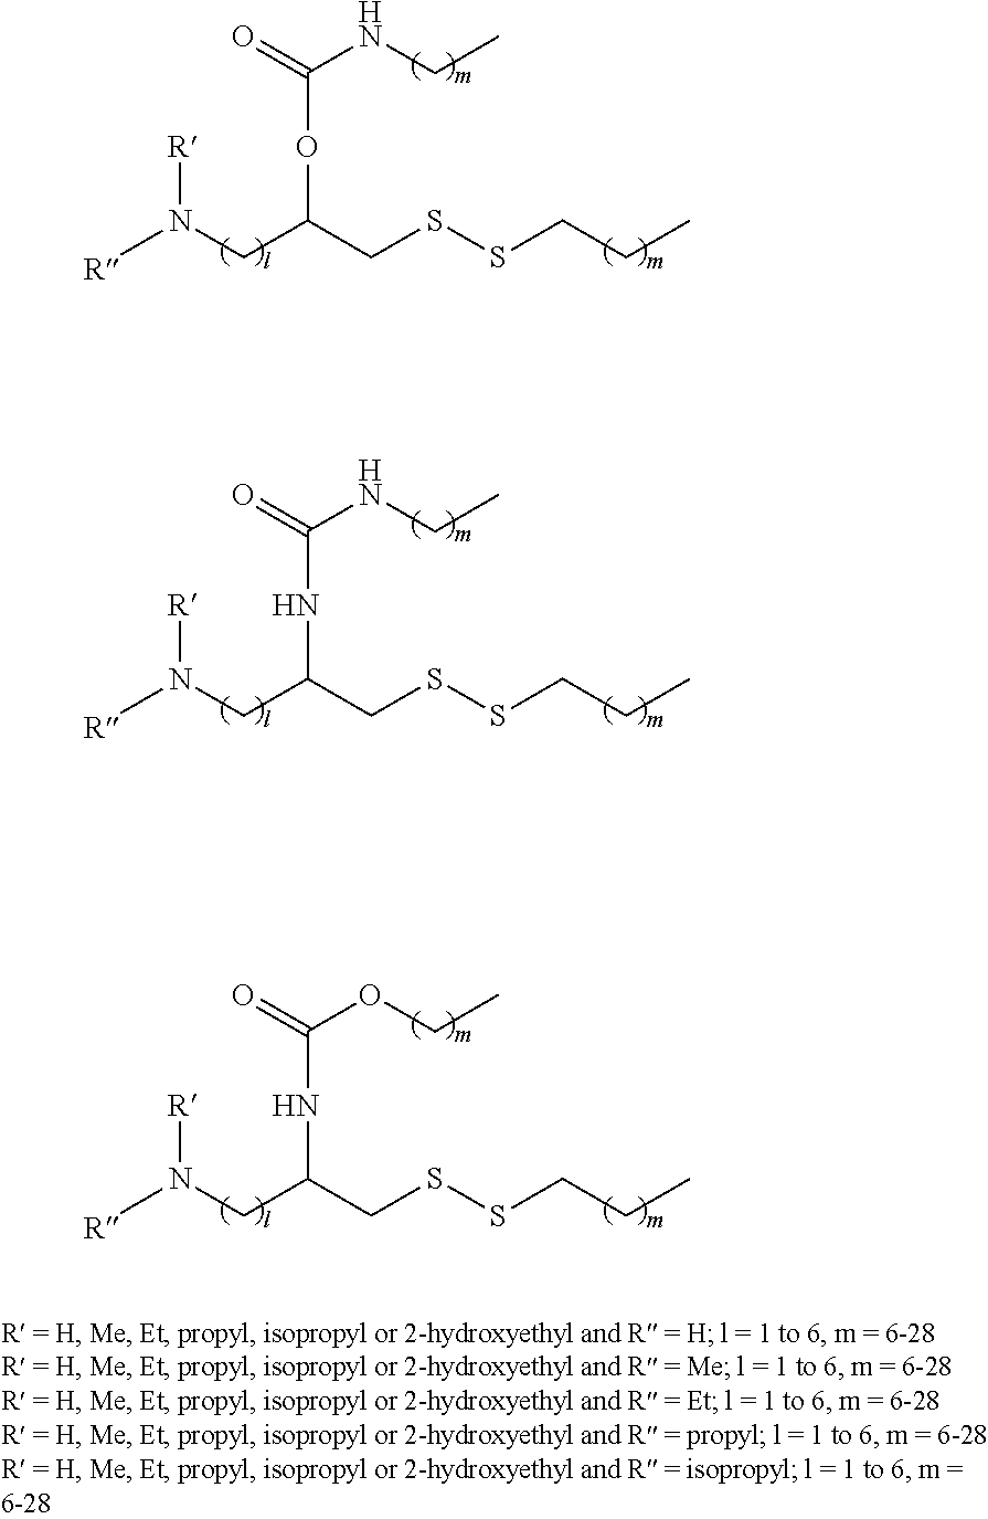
C(NC(CN([R])[R])CSSCCC)(OCC)=O.C(OC(CN([R])[R])CSSCCC)(NCC)=O.C(NC(CN([R])[R])CSSCCC)(NCC)=O
